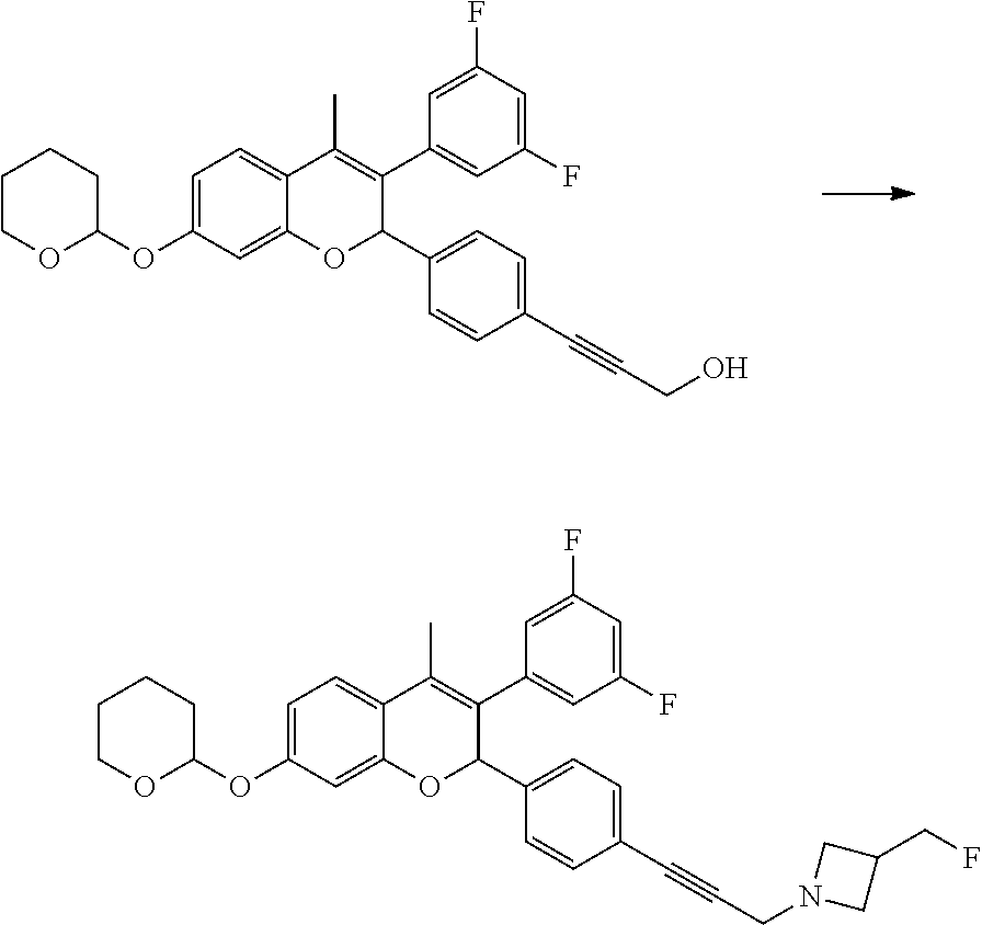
C1=C(OC2CCCCO2)C=C2C(=C1)C(C)=C(C1=CC(F)=CC(F)=C1)C(C1=CC=C(C#CCN3CC(CF)C3)C=C1)O2.C1=C(OC2CCCCO2)C=C2C(=C1)C(C)=C(C1=CC(F)=CC(F)=C1)C(C1=CC=C(C#CCO)C=C1)O2
